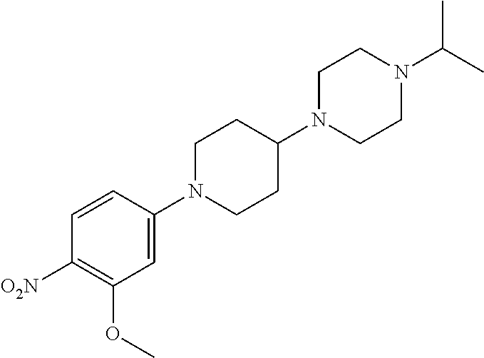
C1=CC(N2CCC(N3CCN(C(C)C)CC3)CC2)=CC(OC)=C1[O2N]
